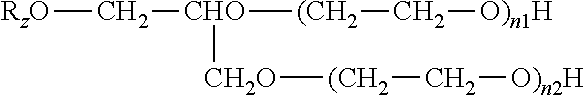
[RzO]C[CHO]([CH2O][(CH2]C[O)n2H])[(CH2]C[O)n1H]
